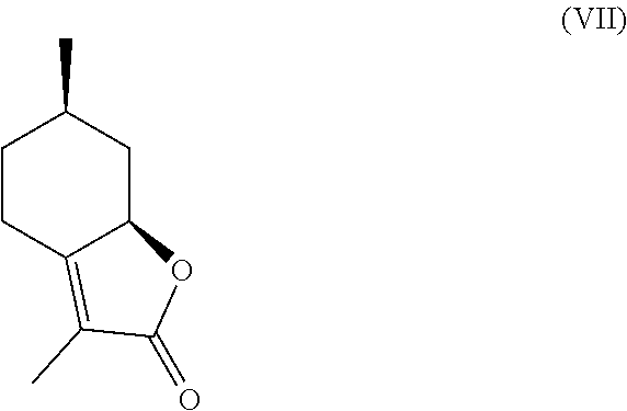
C1CC2=C(C)C(=O)OC2CC1C
